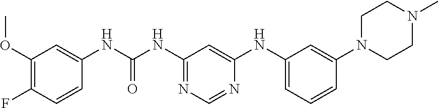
C1(OC)=C(F)C=CC(NC(=O)NC2=NC=NC(NC3=CC=CC(N4CCN(C)CC4)=C3)=C2)=C1
